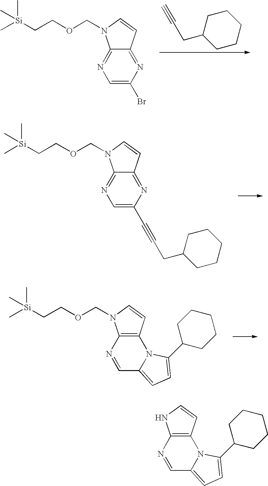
C12=NC=C(Br)N=C1C=CN2COCC[Si](C)(C)C.C1C(CC#C)CCCC1.C12=NC=C(C#CCC3CCCCC3)N=C1C=CN2COCC[Si](C)(C)C.C12=C(N3C(=CC=C3C3CCCCC3)C=N1)C=CN2COCC[Si](C)(C)C.C12=C(N3C(=CC=C3C3CCCCC3)C=N1)C=CN2
